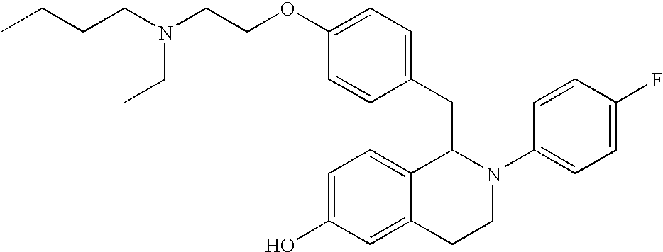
O(C1=CC=C(CC2C3=CC=C(O)C=C3CCN2C2=CC=C(F)C=C2)C=C1)CCN(CCCC)CC
